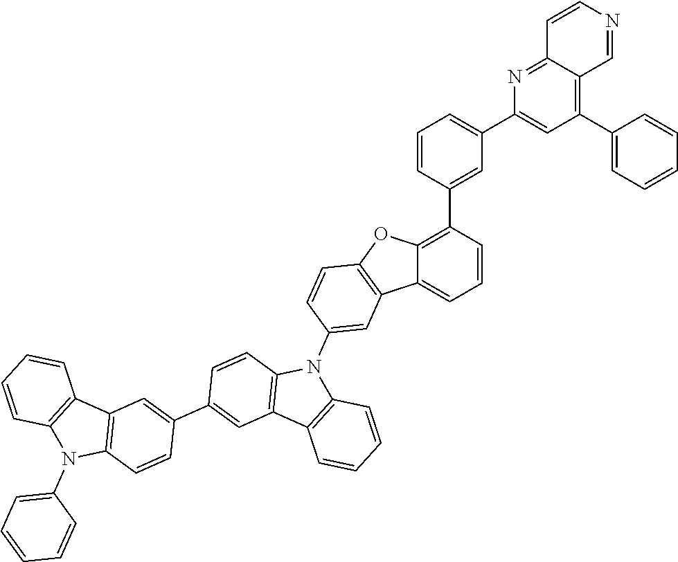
C1(C2=CC(C3=CC(C4=CC=CC=C4)=C4C(=N3)C=CN=C4)=CC=C2)=C2C(=CC=C1)C1=C(O2)C=CC(N2C3=C(C4=C2C=CC=C4)C=C(C2=CC4=C(C=C2)N(C2=CC=CC=C2)C2=C4C=CC=C2)C=C3)=C1
